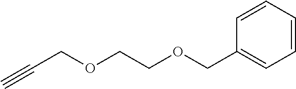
C(C1=CC=CC=C1)OCCOCC#C
